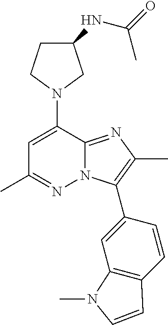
N1(C2=CC(C)=NN3C2=NC(C)=C3C2=CC3=C(C=C2)C=CN3C)CC(NC(=O)C)CC1
